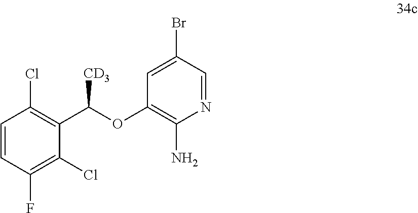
C1=CC(F)=C(Cl)C(C(OC2=C(N)N=CC(Br)=C2)[CD3])=C1Cl
